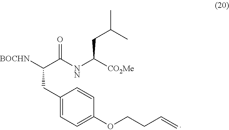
[BOCHN]C(C([NN]C([CO2Me])CC(C)C)=O)CC1=CC=C(OCCC=C)C=C1
